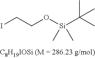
ICCO[Si](C(C)(C)C)(C)C
